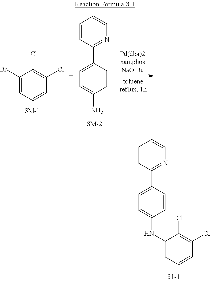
C1(Br)=CC=CC(Cl)=C1Cl.C1=CC(C2=CC=C(N)C=C2)=NC=C1.C1=CC(C2=CC=C(NC3=CC=CC(Cl)=C3Cl)C=C2)=NC=C1
